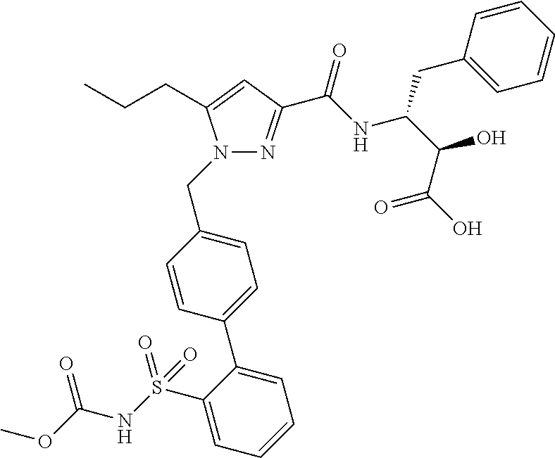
N1(CC2=CC=C(C3=CC=CC=C3S(NC(OC)=O)(=O)=O)C=C2)N=C(C(NC(C(C(O)=O)O)CC2=CC=CC=C2)=O)C=C1CCC
